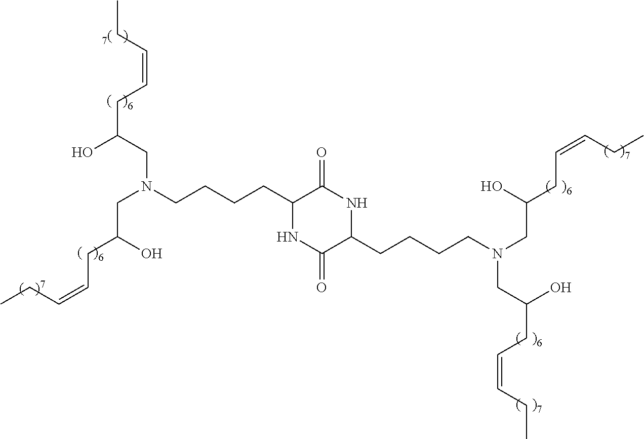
C1(CCCCN(CC(O)CC=CCC)CC(CC=CCC)O)NC(=O)C(CCCCN(CC(O)CC=CCC)CC(O)CC=CCC)NC1=O
